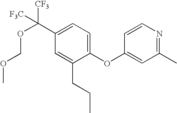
C1(C([CF3])([F3C])OCOC)=CC=C(OC2=CC(C)=NC=C2)C(CCC)=C1
